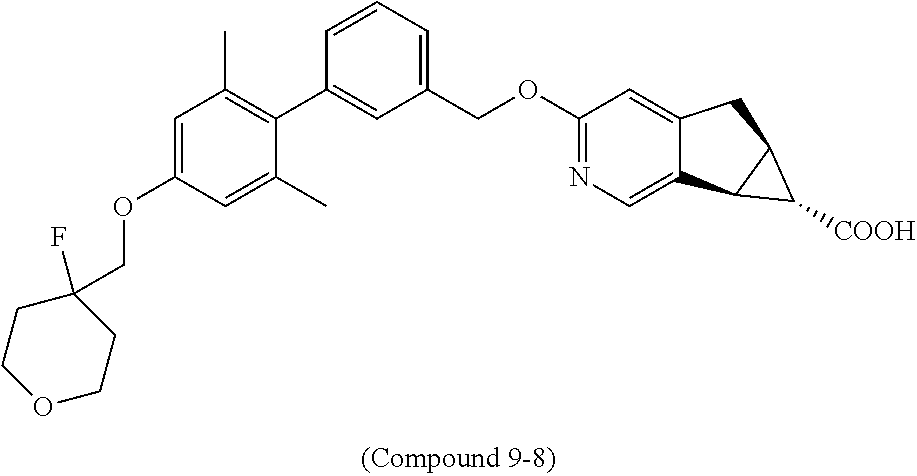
C1=C(OCC2(F)CCOCC2)C=C(C)C(C2=CC(COC3=NC=C4C(=C3)CC3C4C3[COOH])=CC=C2)=C1C
